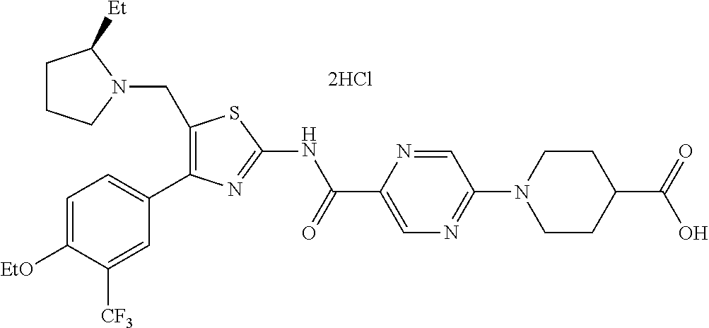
C1(CN2C([Et])CCC2)=C(C2=CC=C([EtO])C([CF3])=C2)N=C(NC(C2=CN=C(N3CCC(C(=O)O)CC3)C=N2)=O)S1.[2HCl]
